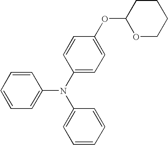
C1=CC=CC(N(C2=CC=CC=C2)C2=CC=C(OC3OCCCC3)C=C2)=C1
